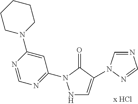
N1C=C(N2C=NC=N2)C(=O)N1C1=NC=NC(N2CCCCC2)=C1
